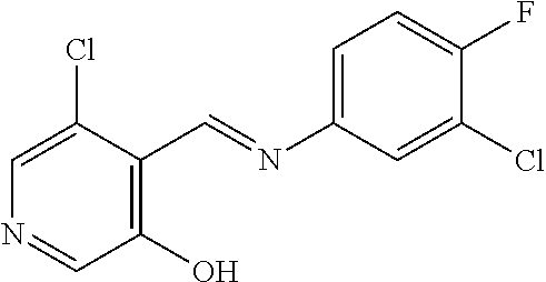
C1(O)=C(C=NC2=CC=C(F)C(Cl)=C2)C(Cl)=CN=C1
